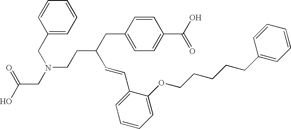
C1=CC=CC=C1CN(CC(O)=O)CCC(CC1=CC=C(C(O)=O)C=C1)C=CC1=CC=CC=C1OCCCCCC1=CC=CC=C1
